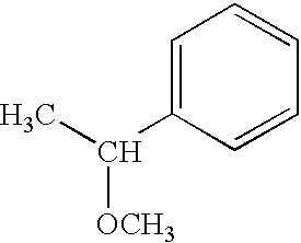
C1=C(C(C)[OCH3])C=CC=C1
